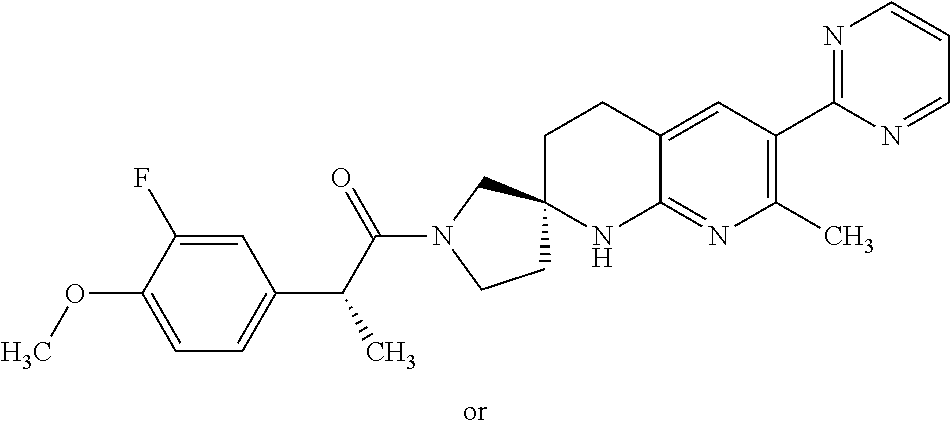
C1=C(OC)C(F)=CC(C(C(N2CCC3(C2)CCC2=CC(C4=NC=CC=N4)=C(C)N=C2N3)=O)C)=C1
